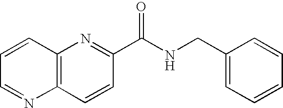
C12=C(N=C(C(NCC3=CC=CC=C3)=O)C=C1)C=CC=N2
